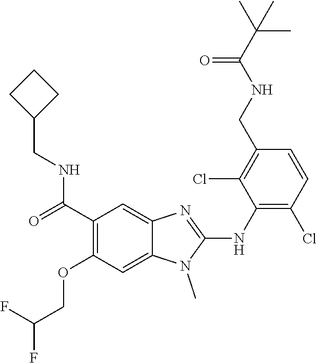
C1(C(=O)NCC2CCC2)=C(OCC(F)F)C=C2C(=C1)N=C(NC1=C(Cl)C=CC(CNC(C(C)(C)C)=O)=C1Cl)N2C
